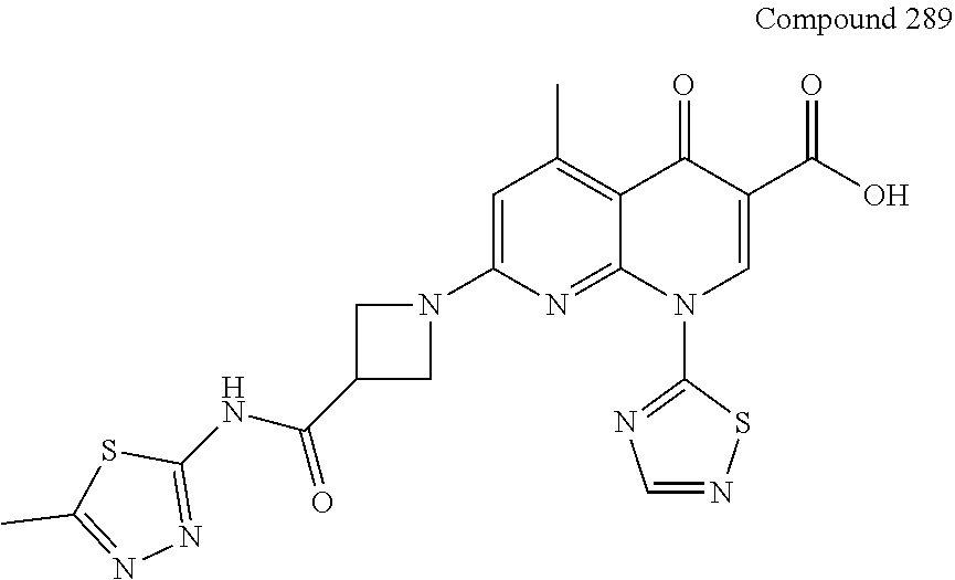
C1=C(N2CC(C(NC3=NN=C(C)S3)=O)C2)N=C2C(=C1C)C(=O)C(C(O)=O)=CN2C1=NC=NS1
